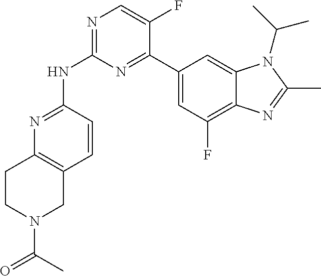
N1=C(NC2=NC=C(F)C(C3=CC(F)=C4C(=C3)N(C(C)C)C(C)=N4)=N2)C=CC2=C1CCN(C(=O)C)C2
